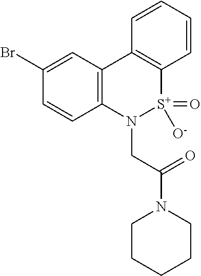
C1=CC=CC2=C1C1=C(N(CC(N3CCCCC3)=O)[S+]2(=O)[O-])C=CC(Br)=C1
